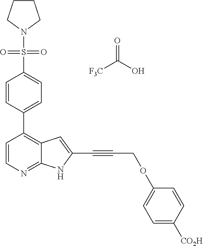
C1=CC(C2=C3C(=NC=C2)NC(C#CCOC2=CC=C([CO2H])C=C2)=C3)=CC=C1S(=O)(=O)N1CCCC1.C(=O)(O)[F3C]
